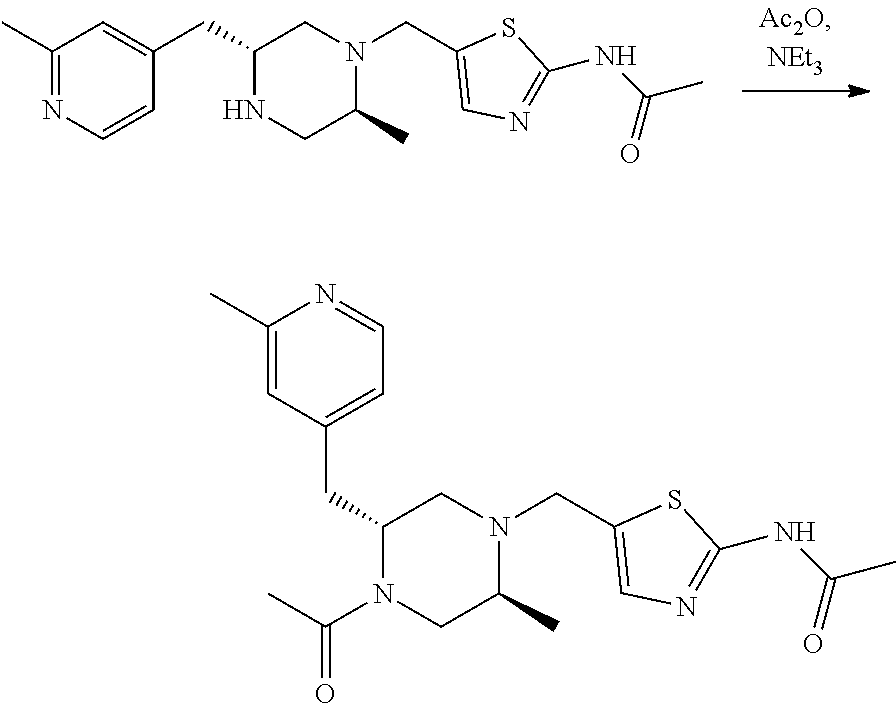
C1(CC2=CC(C)=NC=C2)NCC(C)N(CC2=CN=C(NC(C)=O)S2)C1.C1(CC2=CC=NC(C)=C2)N(C(C)=O)CC(C)N(CC2=CN=C(NC(C)=O)S2)C1
